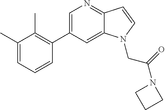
C1=C(C2=C(C)C(C)=CC=C2)C=C2C(=N1)C=CN2CC(N1CCC1)=O
